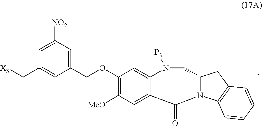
C1(OCC2=CC([NO2])=CC(C[X3])=C2)=C([MeO])C=C2C(=C1)N([P3])CC1N(C3=C(C1)C=CC=C3)C2=O
